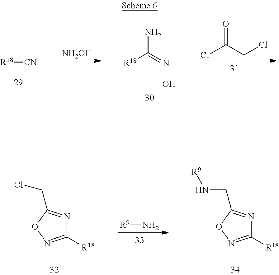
[R18][CN].[NH2OH].NC(=NO)[R18].ClC(CCl)=O.C1([R18])=NOC(CCl)=N1.[R9]N.C1([R18])=NOC(CN[R9])=N1
